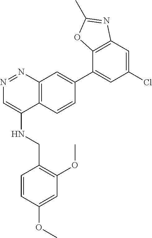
N1=NC2=C(C(NCC3=C(OC)C=C(OC)C=C3)=C1)C=CC(C1=CC(Cl)=CC3=C1OC(C)=N3)=C2
